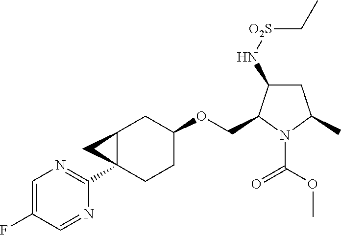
C1=C(F)C=NC(C23CCC(OCC4C(N[O2S]CC)CC(C)N4C(OC)=O)CC2C3)=N1
